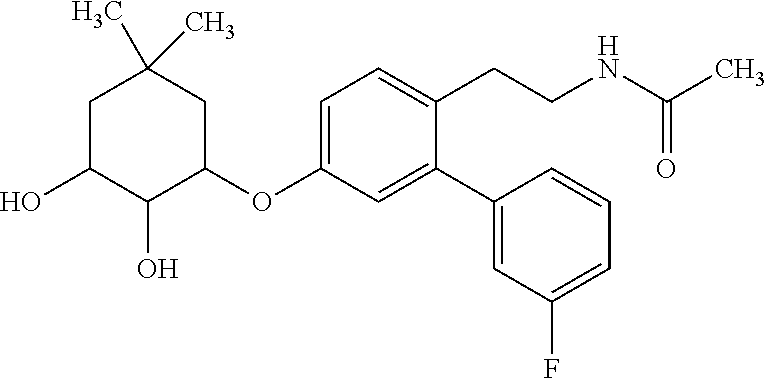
C1(OC2=CC=C(CCNC(C)=O)C(C3=CC(F)=CC=C3)=C2)CC(C)(C)CC(O)C1O
